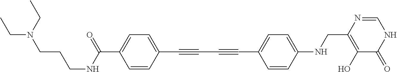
C1=C(C(NCCCN(CC)CC)=O)C=CC(C#CC#CC2=CC=C(NCC3=C(O)C(=O)NC=N3)C=C2)=C1
